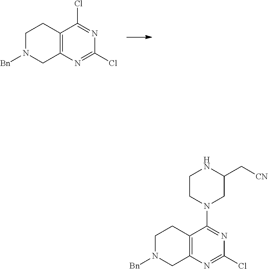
C1N([Bn])CC2=C(C1)C(Cl)=NC(Cl)=N2.C1N([Bn])CC2=C(C1)C(N1CC(C[CN])NCC1)=NC(Cl)=N2
